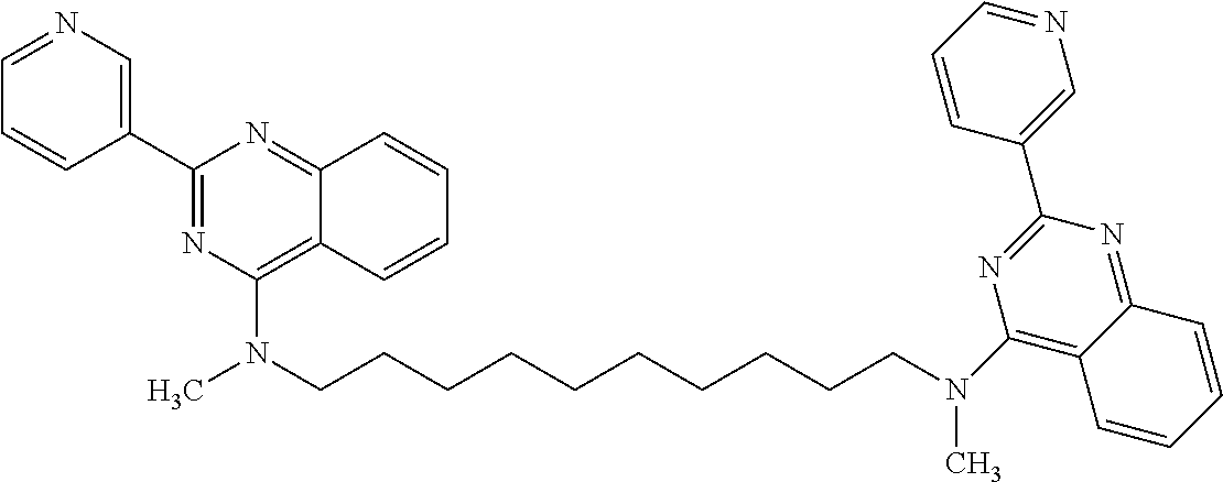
C1(C2=CN=CC=C2)=NC(N(CCCCCCCCCCN(C2=C3C(=NC(C4=CN=CC=C4)=N2)C=CC=C3)C)C)=C2C(=N1)C=CC=C2
